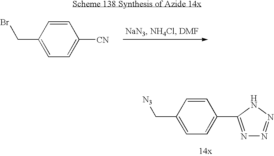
C1(CBr)=CC=C([CN])C=C1.C1(C[N3])=CC=C(C2=NN=NN2)C=C1
